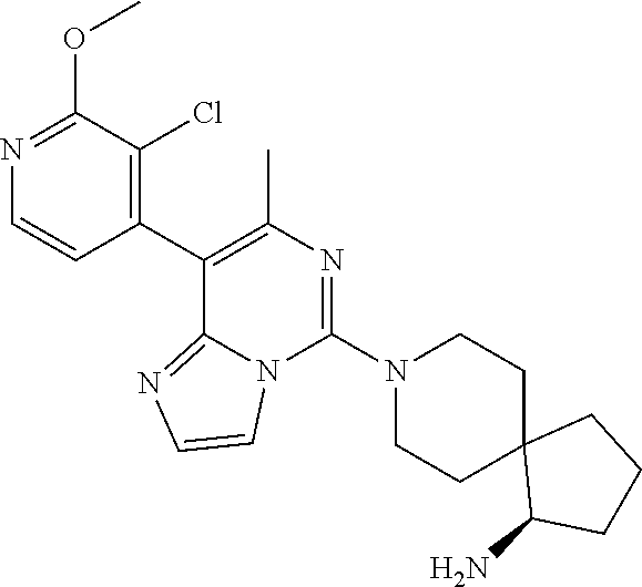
C1(C2=C(C)N=C(N3CCC4(CC3)C(N)CCC4)N3C2=NC=C3)=C(Cl)C(OC)=NC=C1
